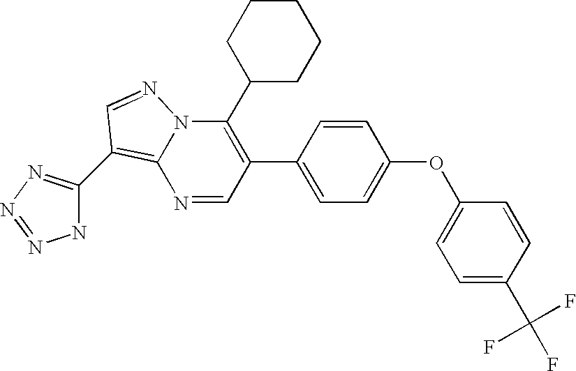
N1=CC(C2=CC=C(OC3=CC=C(C(F)(F)F)C=C3)C=C2)=C(C2CCCCC2)N2C1=C(C1=NN=NN1)C=N2
